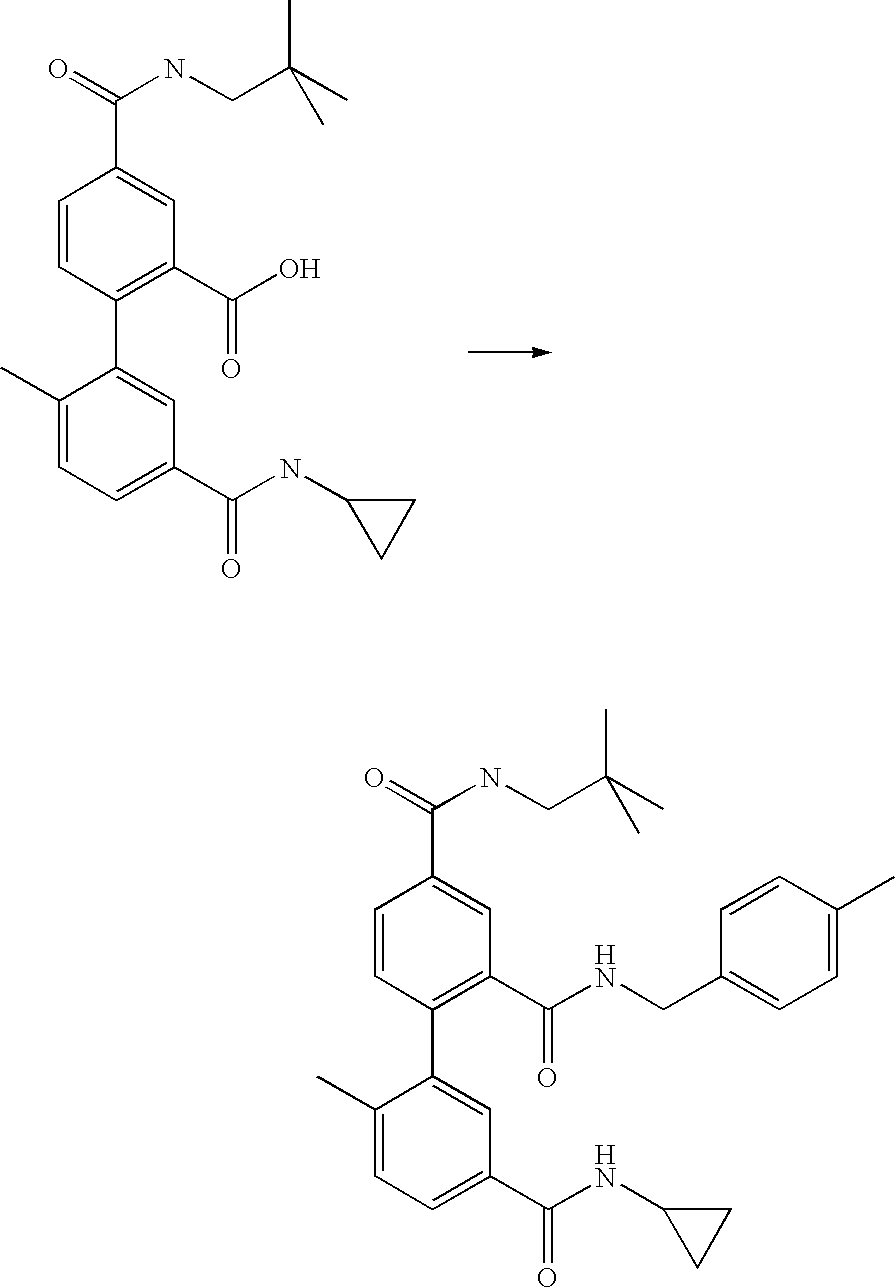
O=C(NCC(C)(C)C)C1=CC(C(=O)O)=C(C2=CC(C(NC3CC3)=O)=CC=C2C)C=C1.O=C(NCC(C)(C)C)C1=CC(C(NCC2=CC=C(C)C=C2)=O)=C(C2=CC(C(NC3CC3)=O)=CC=C2C)C=C1
